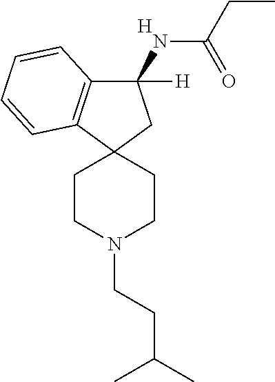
[H].C1(NC(=O)CC)([H])C2=C(C3(C1)CCN(CCC(C)C)CC3)C=CC=C2
